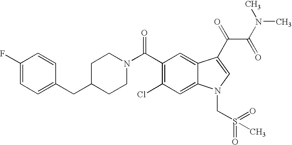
C1(F)=CC=C(CC2CCN(C(C3=C(Cl)C=C4C(=C3)C(C(C(=O)N(C)C)=O)=CN4CS(=O)(=O)C)=O)CC2)C=C1
